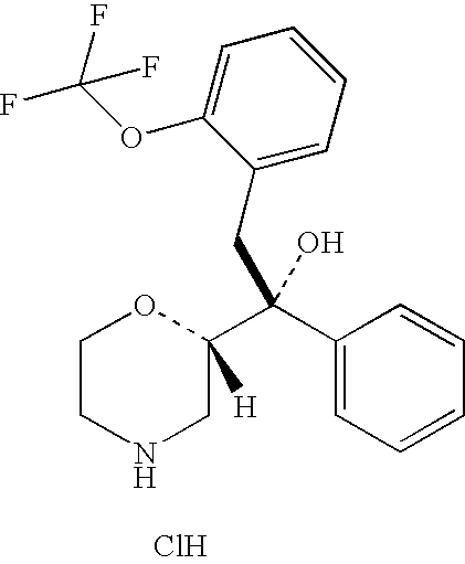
C1=CC=C(CC(C2=CC=CC=C2)(C2([H])OCCNC2)O)C(OC(F)(F)F)=C1.Cl
